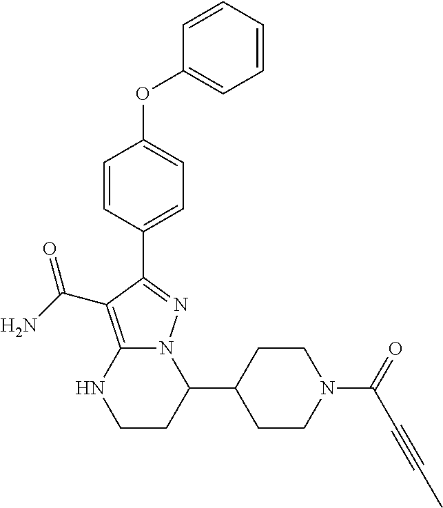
C1(C2CCN(C(=O)C#CC)CC2)N2C(=C(C(N)=O)C(C3=CC=C(OC4=CC=CC=C4)C=C3)=N2)NCC1
